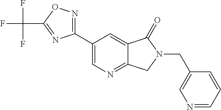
C1(CN2C(=O)C3=CC(C4=NOC(C(F)(F)F)=N4)=CN=C3C2)=CN=CC=C1
